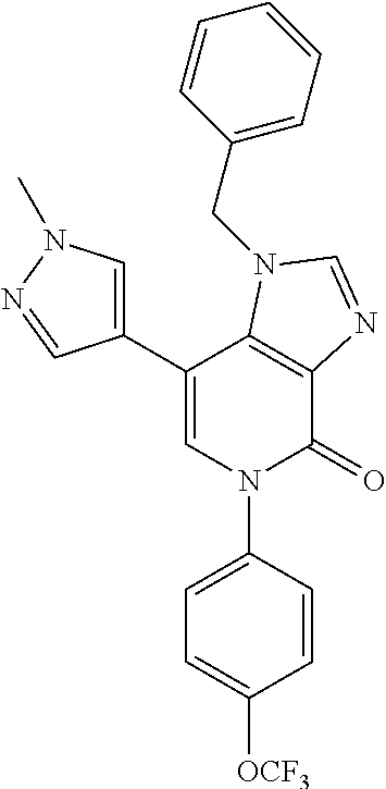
C12=C(C(C3=CN(C)N=C3)=CN(C3=CC=C([OCF3])C=C3)C1=O)N(CC1=CC=CC=C1)C=N2
